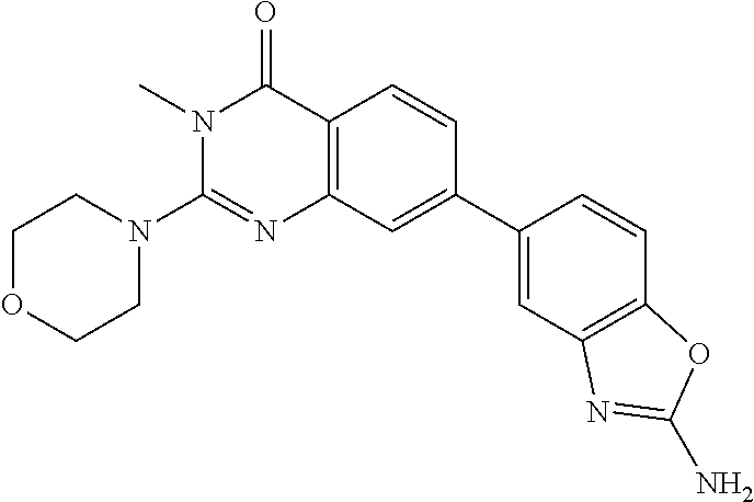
N1=C(N2CCOCC2)N(C)C(=O)C2=C1C=C(C1=CC3=C(C=C1)OC(N)=N3)C=C2
